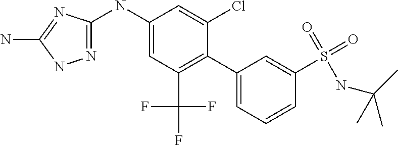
N1=C(NC2=CC(C(F)(F)F)=C(C3=CC=CC(S(NC(C)(C)C)(=O)=O)=C3)C(Cl)=C2)N=C(N)N1
